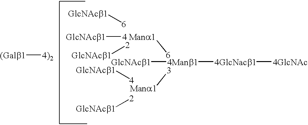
[Mana1][6].[3][Mana1].[4Manb1]([4GlcNacb1][4GlcNAc])[GlcNAcb1].[GlcNAcb1][6].[2][GlcNAcb1].[GlcNAcb1][4].[2][GlcNAcb1].[(Galb1][4)2].[GlcNAcb1][4]
